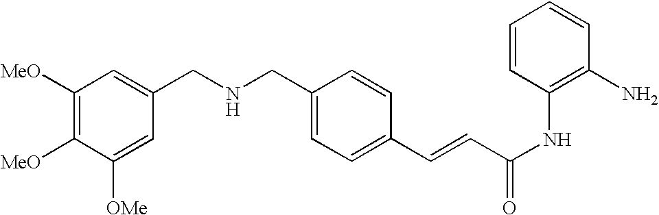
C1([MeO])=C([MeO])C([OMe])=CC(CNCC2=CC=C(C=CC(NC3=C(N)C=CC=C3)=O)C=C2)=C1
